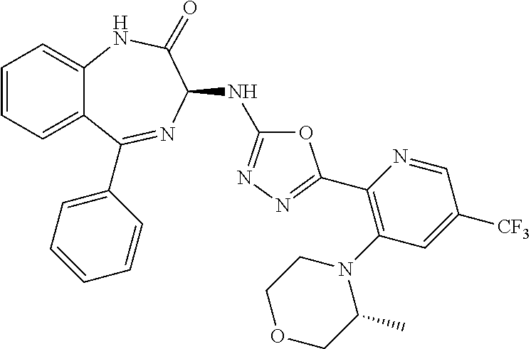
C1(C2=NN=C(NC3N=C(C4=CC=CC=C4)C4=CC=CC=C4NC3=O)O2)=C(N2CCOCC2C)C=C([CF3])C=N1
